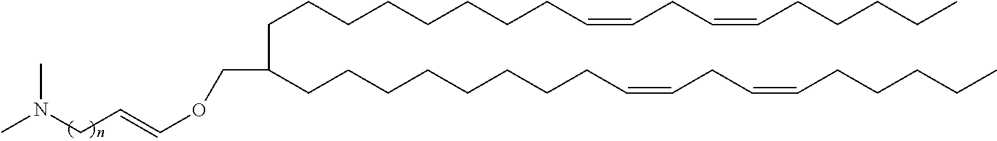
C(OC=CCN(C)C)C(CCCCCCCCC=CCC=CCCCCC)CCCCCCCCC=CCC=CCCCCC
